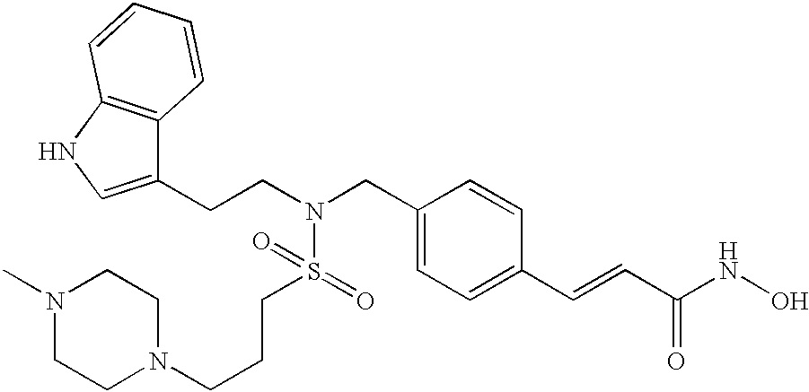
N1(C)CCN(CCCS(N(CCC2=CNC3=C2C=CC=C3)CC2=CC=C(C=CC(NO)=O)C=C2)(=O)=O)CC1
